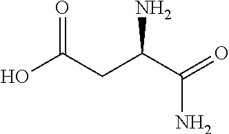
OC(CC(C(=O)N)N)=O
